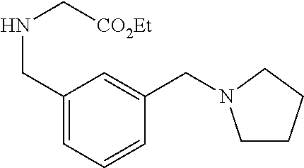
C1(CN2CCCC2)=CC(CNC[CO2Et])=CC=C1
